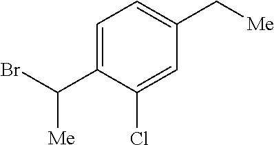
C1=C(C(Br)[Me])C(Cl)=CC(C[Me])=C1
